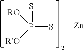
SP(=S)([RO])[RO].[Zn]
